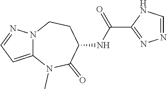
N1=CNC(C(NC2CCN3C(=CC=N3)N(C)C2=O)=O)=N1
